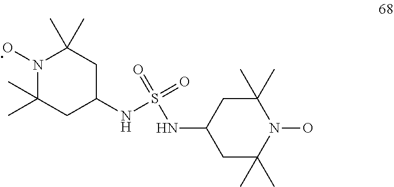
N(C1CC(C)(C)N(O)C(C)(C)C1)S(=O)(=O)NC1CC(C)(C)N(O)C(C)(C)C1
